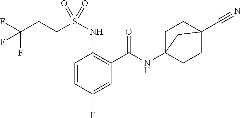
C1=CC(F)=CC(C(=O)NC23CCC(C#N)(CC2)C3)=C1NS(CCC(F)(F)F)(=O)=O
